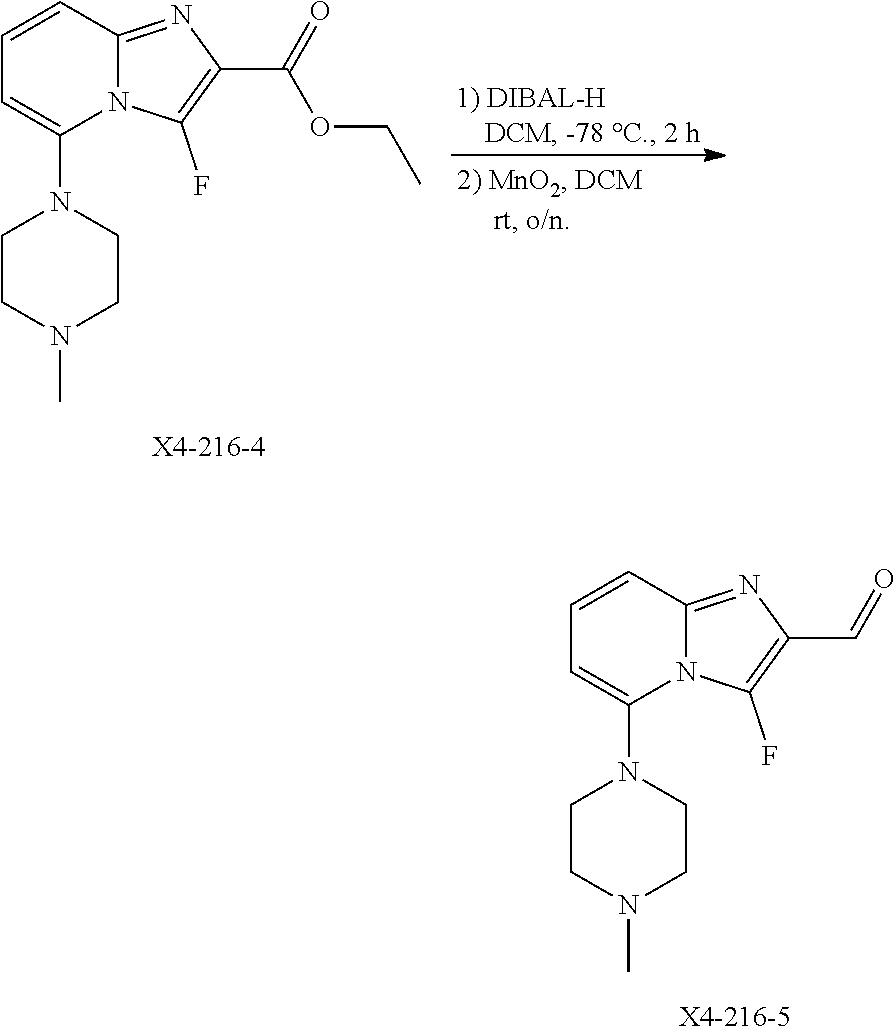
C1=CC2=NC(C(=O)OCC)=C(F)N2C(N2CCN(C)CC2)=C1.C1=CC2=NC(C=O)=C(F)N2C(N2CCN(C)CC2)=C1
